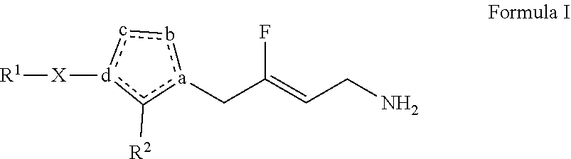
[X]([d]1c([R2])[a](CC(=CCN)F)bc1)[R1]
